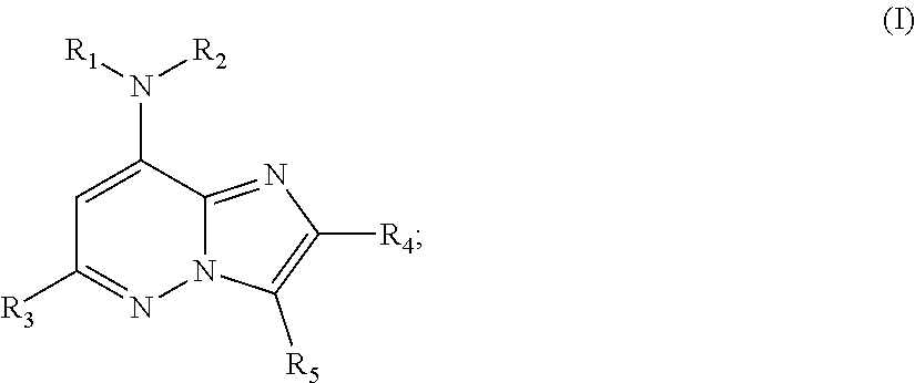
C1=C(N([R2])[R1])C2=NC([R4])=C([R5])N2N=C1[R3]
